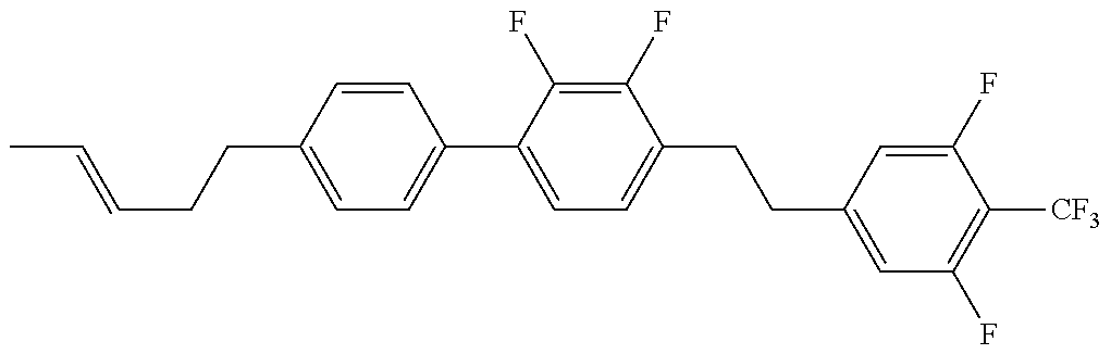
C1=C(CCC=CC)C=CC(C2=CC=C(CCC3=CC(F)=C([CF3])C(F)=C3)C(F)=C2F)=C1
